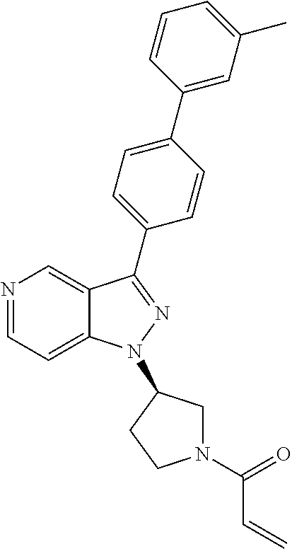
N1=CC=C2C(=C1)C(C1=CC=C(C3=CC(C)=CC=C3)C=C1)=NN2C1CN(C(=O)C=C)CC1
